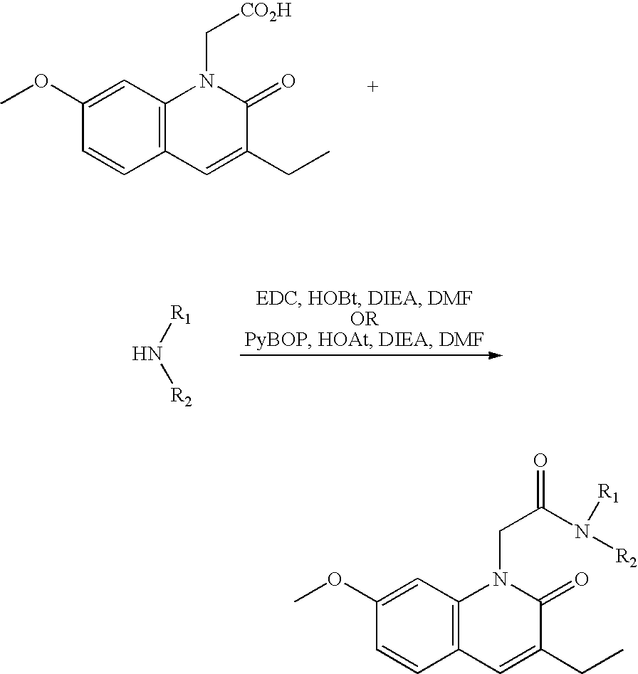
[R1]N[R2].C12=C(C=C(OC)C=C1)N(C[CO2H])C(=O)C(CC)=C2.C12=C(C=C(OC)C=C1)N(CC(=O)N([R2])[R1])C(=O)C(CC)=C2
